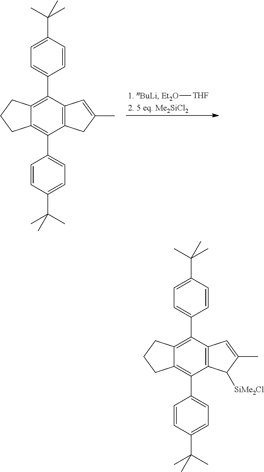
C12=C(C3=CC=C(C(C)(C)C)C=C3)C3=C(C(C4=CC=C(C(C)(C)C)C=C4)=C1CCC2)C([SiMe2Cl])C(C)=C3.C12=C(C3=CC=C(C(C)(C)C)C=C3)C3=C(C(C4=CC=C(C(C)(C)C)C=C4)=C1CCC2)CC(C)=C3.[Et2O][THF]
